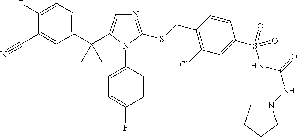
C1(C(C)(C)C2=CN=C(SCC3=C(Cl)C=C(S(NC(NN4CCCC4)=O)(=O)=O)C=C3)N2C2=CC=C(F)C=C2)=CC=C(F)C(C#N)=C1
